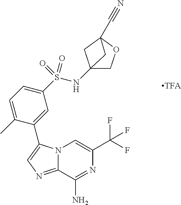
N12C(=NC=C1C1=CC(S(NC34COC(C#N)(C3)C4)(=O)=O)=CC=C1C)C(N)=NC(C(F)(F)F)=C2
